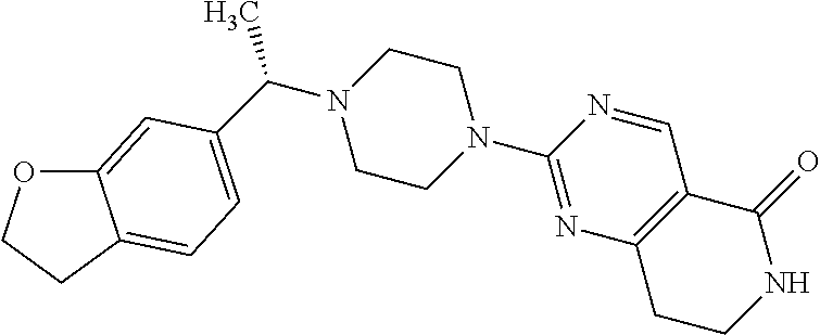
O1C2=CC(C(N3CCN(C4=NC5=C(C=N4)C(=O)NCC5)CC3)C)=CC=C2CC1
